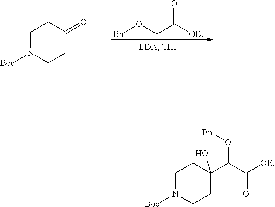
[Bn]OCC([OEt])=O.C1N([Boc])CCC(=O)C1.C1N([Boc])CCC(O)(C(C([OEt])=O)O[Bn])C1
